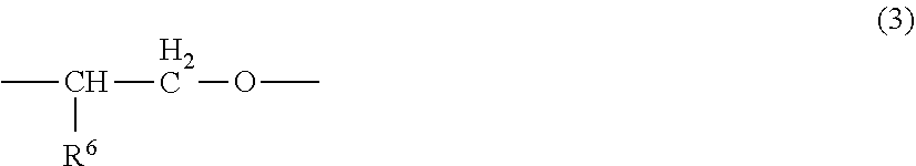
CC(COC)[R6]
